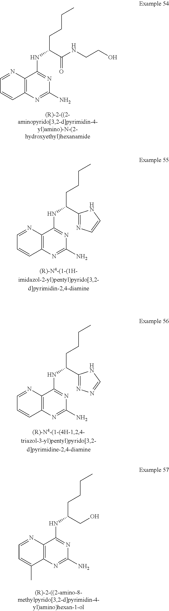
C12=C(N=CC=C1)C(NC(CCCC)C(NCCO)=O)=NC(N)=N2.C12=C(N=CC=C1)C(NC(CCCC)C1=NC=CN1)=NC(N)=N2.C12=C(N=CC=C1)C(NC(CCCC)C1=NN=CN1)=NC(N)=N2.C12=C(N=CC=C1C)C(NC(CCCC)CO)=NC(N)=N2
